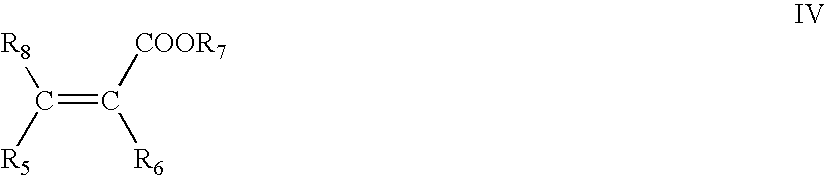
C(=C([COOR7])[R6])([R5])[R8]
